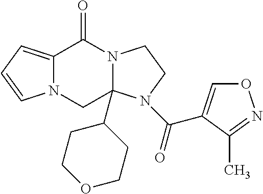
C12=CC=CN1CC1(C3CCOCC3)N(C2=O)CCN1C(=O)C1=CON=C1C
